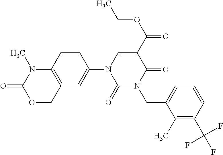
C1(=O)N(CC2=CC=CC(C(F)(F)F)=C2C)C(=O)C(C(OCC)=O)=CN1C1=CC2=C(C=C1)N(C)C(=O)OC2
